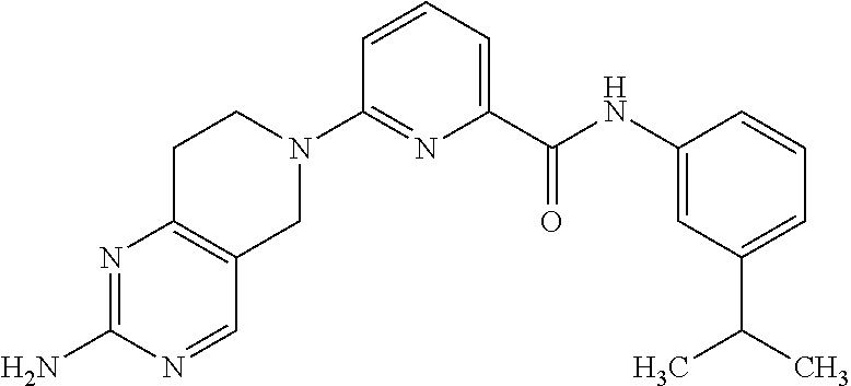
N1=C(N)N=CC2=C1CCN(C1=NC(C(NC3=CC(C(C)C)=CC=C3)=O)=CC=C1)C2
